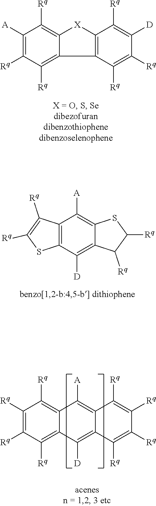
C1([A])=C([Rq])C([Rq])=C2C(=C1[Rq])[X]C1=C2C([Rq])=C([Rq])C([D])=C1[Rq].C12=C(C([D])=C3C(=C1[A])SC([Rq])C3[Rq])SC([Rq])=C2[Rq].C1([Rq])=C([Rq])C([Rq])=C2C(=C1[Rq])C([A])=C1C(=C2[D])C([Rq])=C([Rq])C([Rq])=C1[Rq]
